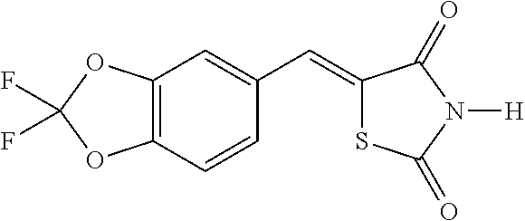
C12=C(C=CC(C=C3SC(=O)N([H])C3=O)=C1)OC(F)(F)O2
